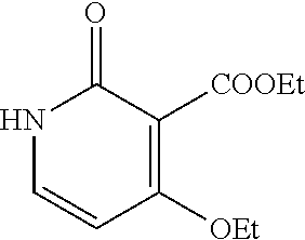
N1C=CC([OEt])=C([COOEt])C1=O
